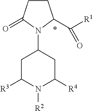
C1C([R3])N([R2])C([R4])CC1N1C(C([R1])=O)CCC1=O
